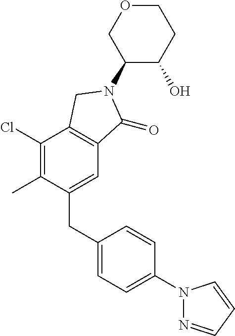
C1(CC2=CC=C(N3N=CC=C3)C=C2)=CC2=C(C(Cl)=C1C)CN(C1C(O)CCOC1)C2=O
